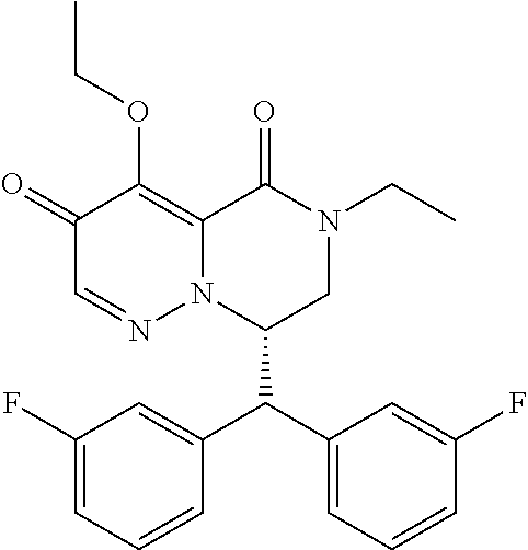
C1(F)=CC=CC(C(C2=CC=CC(F)=C2)C2CN(CC)C(=O)C3=C(OCC)C(=O)C=NN23)=C1
